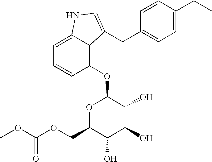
C1=C(CC)C=CC(CC2=CNC3=CC=CC(OC4OC(COC(OC)=O)C(O)C(O)C4O)=C32)=C1
